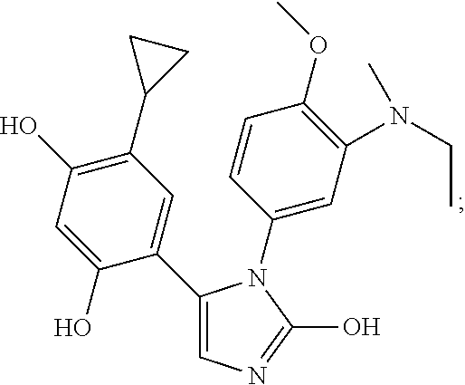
C1(C2=CN=C(O)N2C2=CC(N(CC)C)=C(OC)C=C2)=CC(C2CC2)=C(O)C=C1O
